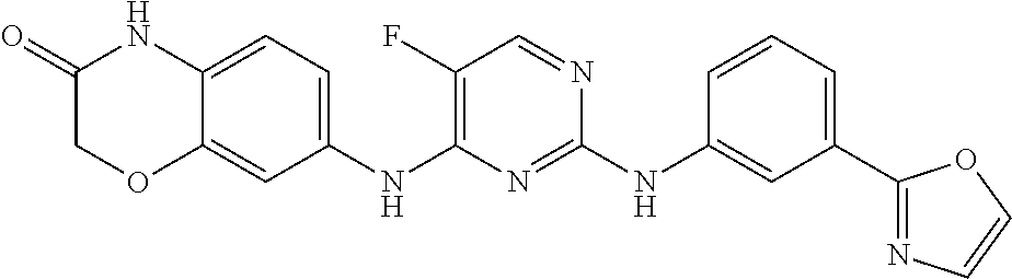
C1(C2=NC=CO2)=CC=CC(NC2=NC(NC3=CC=C4C(=C3)OCC(=O)N4)=C(F)C=N2)=C1
